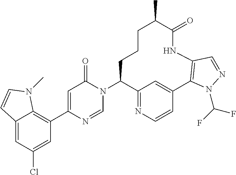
C12=CC(Cl)=CC(C3=CC(=O)N(C4C5=NC=CC(=C5)C5=C(NC(=O)C(C)CCC4)C=NN5C(F)F)C=N3)=C1N(C)C=C2
